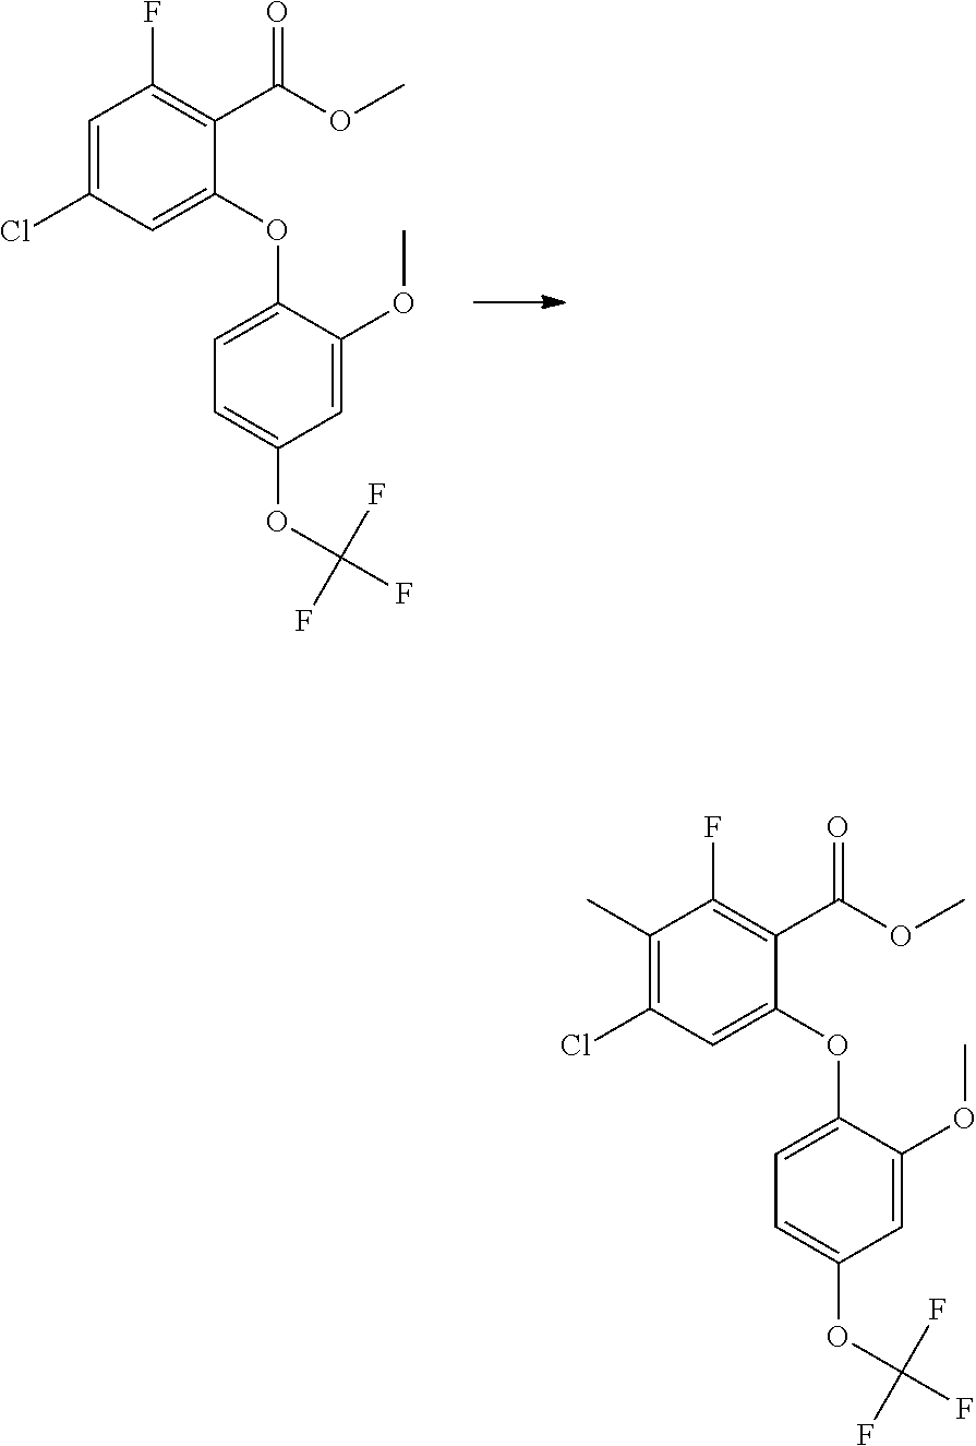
C1=C(Cl)C=C(OC2=CC=C(OC(F)(F)F)C=C2OC)C(C(OC)=O)=C1F.C1(C)=C(Cl)C=C(OC2=CC=C(OC(F)(F)F)C=C2OC)C(C(OC)=O)=C1F
